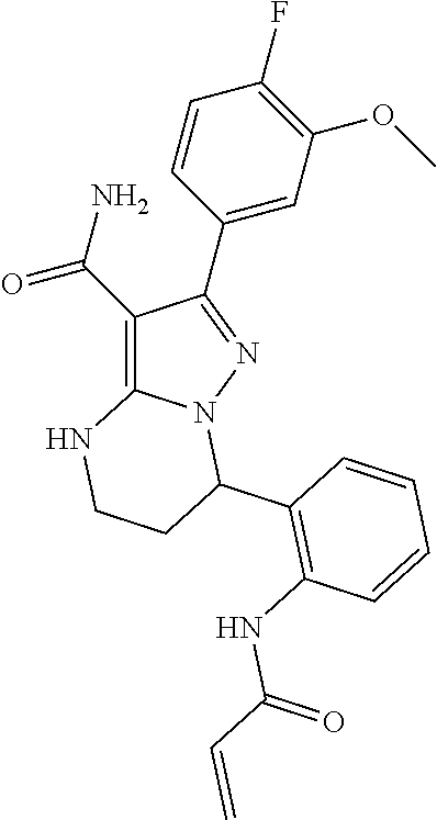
C1(C(N)=O)=C2N(N=C1C1=CC(OC)=C(F)C=C1)C(C1=C(NC(C=C)=O)C=CC=C1)CCN2
